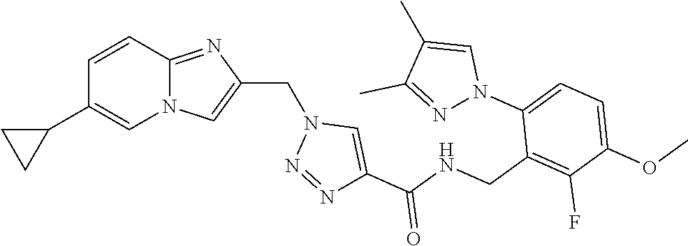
N12C(=NC(CN3N=NC(C(NCC4=C(F)C(OC)=CC=C4N4C=C(C)C(C)=N4)=O)=C3)=C1)C=CC(C1CC1)=C2
